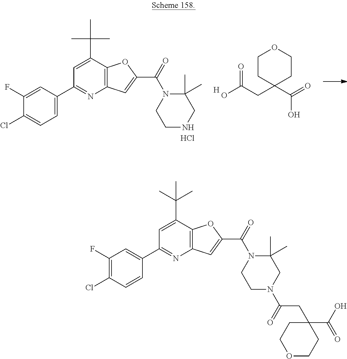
C1(C2=CC(F)=C(Cl)C=C2)=NC2=C(C(C(C)(C)C)=C1)OC(C(N1C(C)(C)CN(C(=O)CC3(C(O)=O)CCOCC3)CC1)=O)=C2.C1(C2=CC=C(Cl)C(F)=C2)=NC2=C(C(C(C)(C)C)=C1)OC(C(N1C(C)(C)CNCC1)=O)=C2.Cl.OC(CC1(C(=O)O)CCOCC1)=O.[H]
